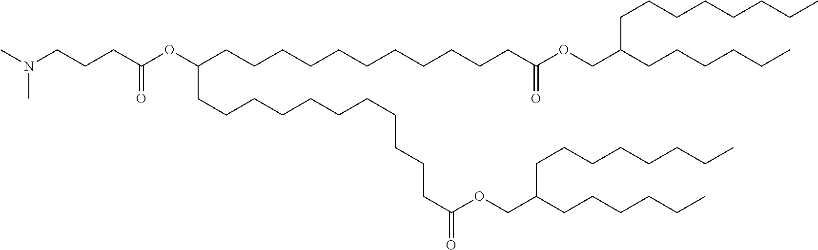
C(CCC(OC(CCCCCCCCCCCC(OCC(CCCCCC)CCCCCCCC)=O)CCCCCCCCCCCC(=O)OCC(CCCCCC)CCCCCCCC)=O)N(C)C
